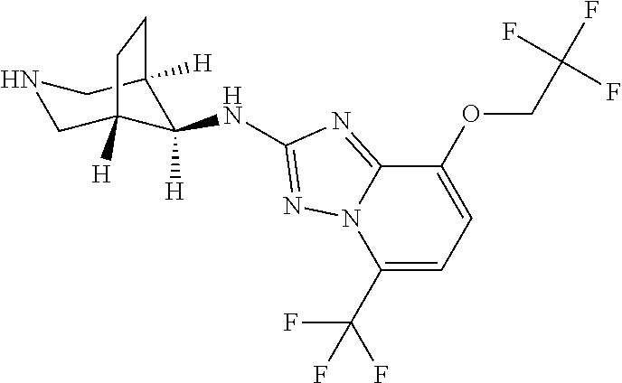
C1C2([H])C([H])(NC3=NN4C(=N3)C(OCC(F)(F)F)=CC=C4C(F)(F)F)C([H])(CN1)CC2
